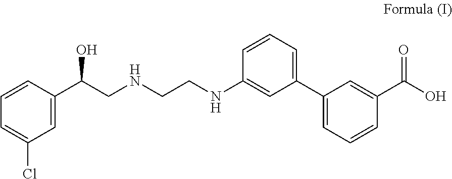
C1=C(C(CNCCNC2=CC(C3=CC=CC(C(O)=O)=C3)=CC=C2)O)C=CC=C1Cl
